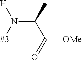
C(N([#3])[H])(C(=O)[OMe])C
